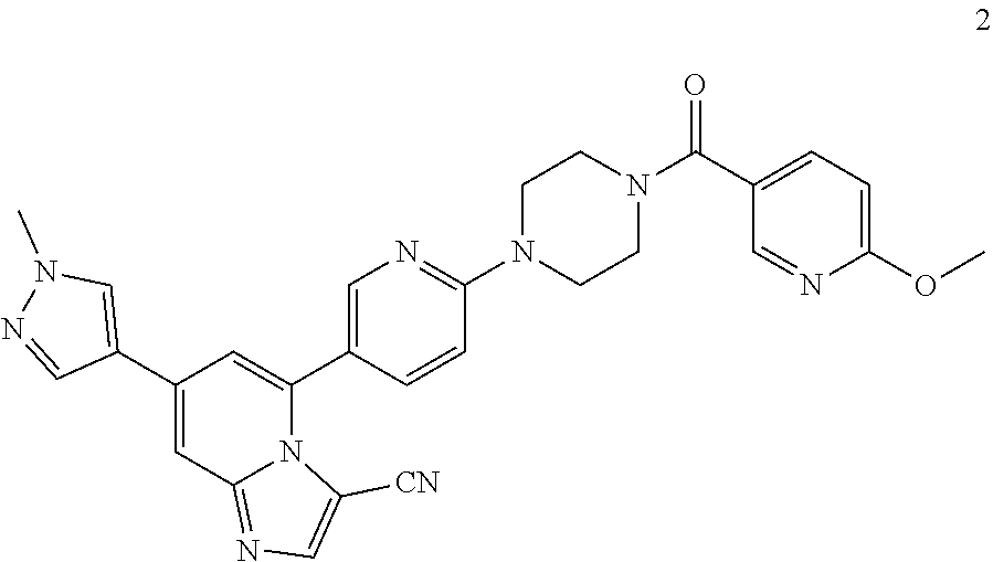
C1(OC)=CC=C(C(N2CCN(C3=NC=C(C4=CC(C5=CN(C)N=C5)=CC5=NC=C([CN])N45)C=C3)CC2)=O)C=N1
